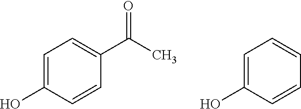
OC1=CC=C(C(C)=O)C=C1.OC1=CC=CC=C1
